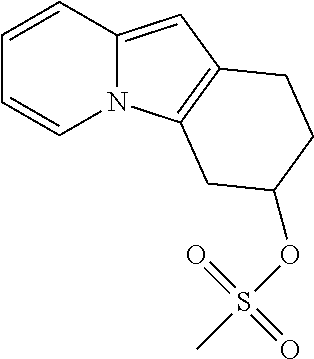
N12C(=CC3=C1CC(OS(=O)(=O)C)CC3)C=CC=C2
